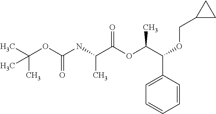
C(OC(NC(C(OC(C(C1=CC=CC=C1)OCC1CC1)C)=O)C)=O)(C)(C)C
